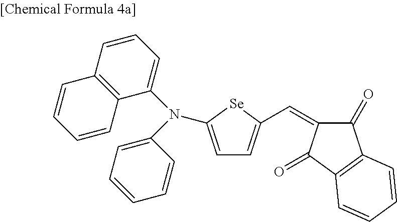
C1=C(N(C2=CC=CC=C2)C2=CC=CC3=C2C=CC=C3)[Se]C(C=C2C(=O)C3=C(C2=O)C=CC=C3)=C1
